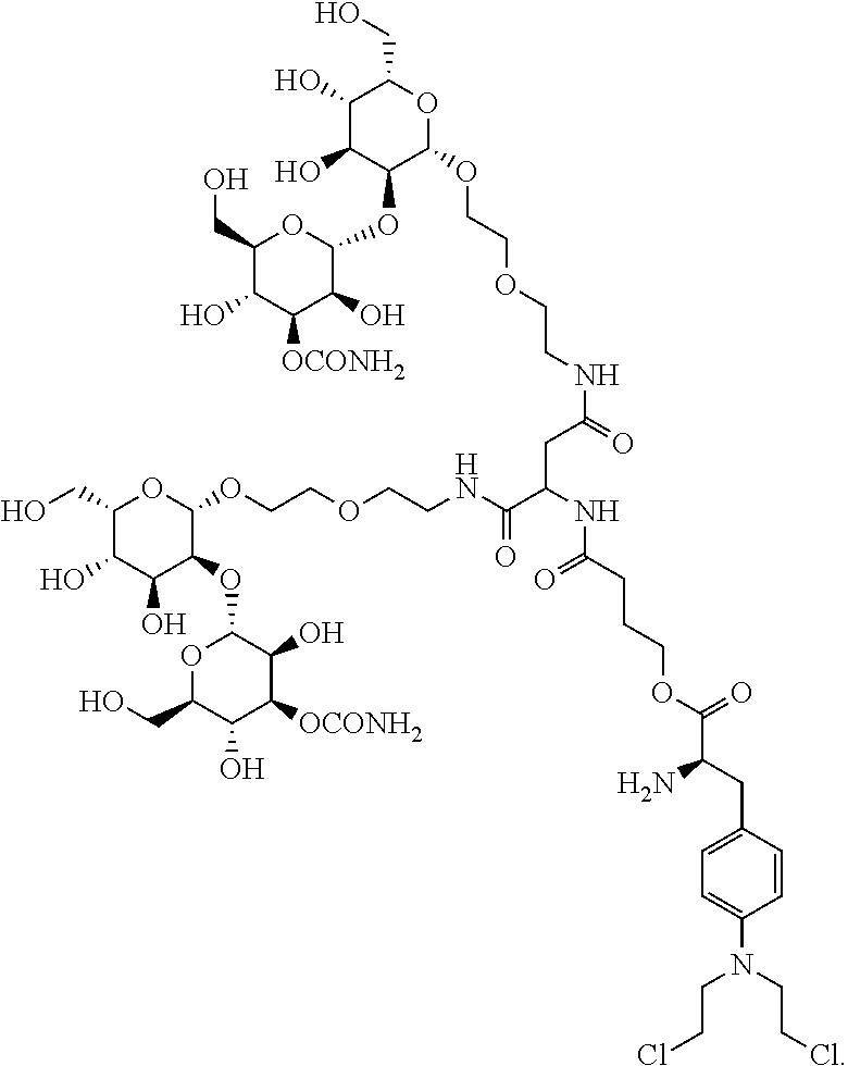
C1(O)C(O)C(OC2OC(CO)C(O)C([OCONH2])C2O)C(OCCOCCNC(=O)CC(C(NCCOCCOC2OC(CO)C(O)C(O)C2OC2OC(CO)C(O)C([OCONH2])C2O)=O)NC(=O)CCCOC(C(CC2=CC=C(N(CCCl)CCCl)C=C2)N)=O)OC1CO
